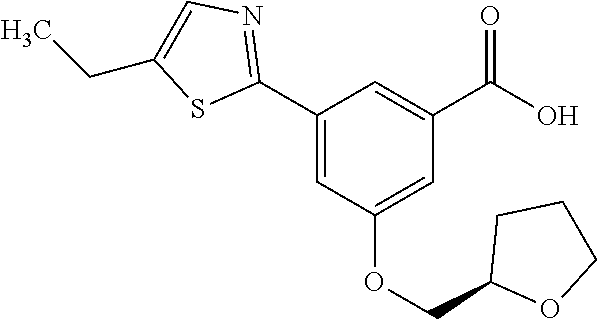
C1(C2=NC=C(CC)S2)=CC(OCC2OCCC2)=CC(C(O)=O)=C1
